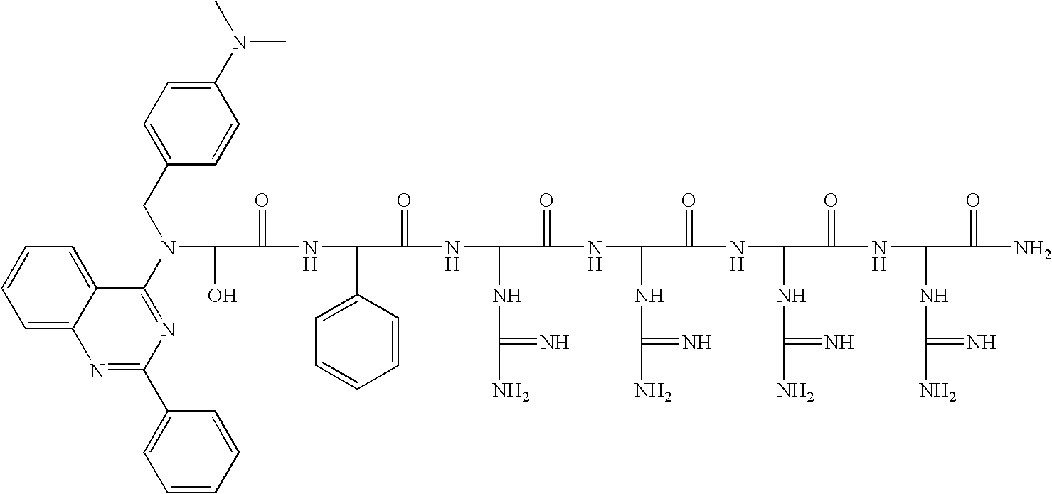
OC(C(=O)NC(C1=CC=CC=C1)C(=O)NC(NC(N)=N)C(=O)NC(NC(N)=N)C(=O)NC(NC(N)=N)C(=O)NC(NC(N)=N)C(=O)N)N(C1=NC(C2=CC=CC=C2)=NC2=CC=CC=C12)CC1=CC=C(N(C)C)C=C1
